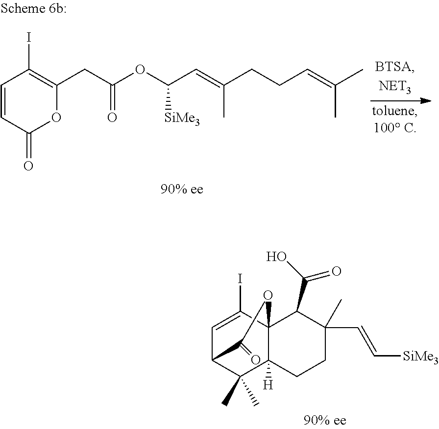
C1=CC(=O)OC(CC(OC(C=C(CCC=C(C)C)C)[SiMe3])=O)=C1I.[90% ee].IC1=CC2C(C)(C)C3([H])C1(C(C(O)=O)C(C)(C=C[SiMe3])CC3)OC2=O
